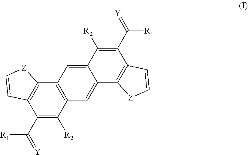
C12=C(C(C(=[Y])[R1])=C([R2])C3=C1C=C1C(=C3)C3=C(C(C(=[Y])[R1])=C1[R2])C=C[Z]3)C=C[Z]2
